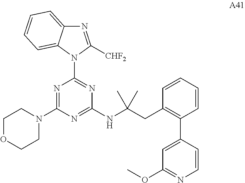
N1=C(N2CCOCC2)N=C(NC(CC2=C(C3=CC(OC)=NC=C3)C=CC=C2)(C)C)N=C1N1C([CHF2])=NC2=CC=CC=C12
